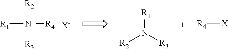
[R1][N+]([R4])([R2])[R3].[X-].[R1]N([R3])[R2].[R4][X]
